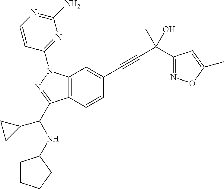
C12=C(C=CC(C#CC(C)(O)C3=NOC(C)=C3)=C1)C(C(NC1CCCC1)C1CC1)=NN2C1=NC(N)=NC=C1
